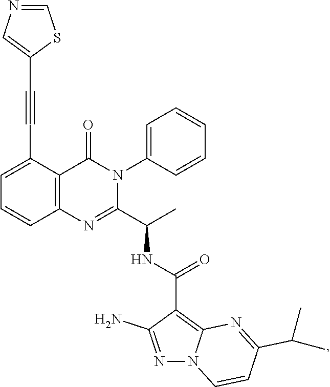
C1=C(C#CC2=CN=CS2)C2=C(C=C1)N=C(C(C)NC(=O)C1=C3N(N=C1N)C=CC(C(C)C)=N3)N(C1=CC=CC=C1)C2=O
